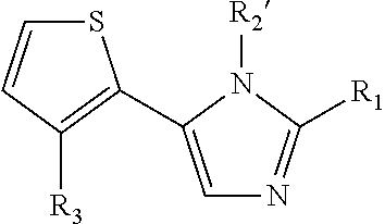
S1C=CC([R3])=C1C1=CN=C([R1])N1[R2]
